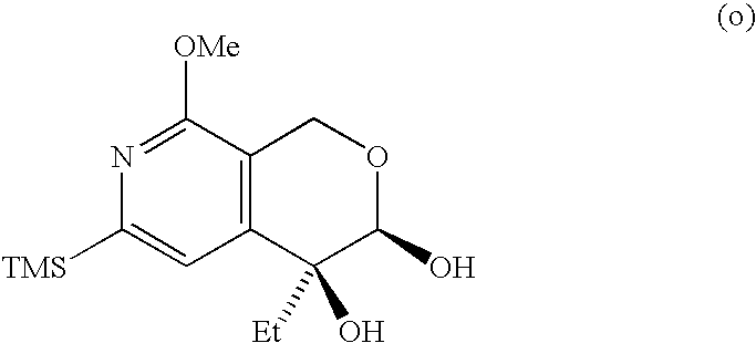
C12=C(C=C([TMS])N=C1[OMe])C(O)([Et])C(O)OC2
